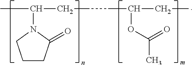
CC(CCCC(CC)OC(=O)C)N1CCCC1=O
